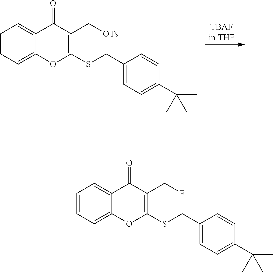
C1=CC=C2C(=C1)C(=O)C(C[OTs])=C(SCC1=CC=C(C(C)(C)C)C=C1)O2.C1=CC=C2C(=C1)C(=O)C(CF)=C(SCC1=CC=C(C(C)(C)C)C=C1)O2
